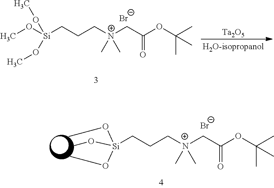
[Ta2O5].[Si](CCC[N+](CC(OC(C)(C)C)=O)(C)C)(OC)(OC)OC.[Br-].[Si](CCC[N+](CC(OC(C)(C)C)=O)(C)C)(OC)(OC)OC.[Br-]
